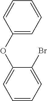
C1(OC2=CC=CC=C2Br)=CC=CC=C1
